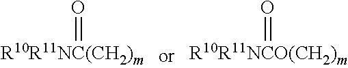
[R10R11NC(CH2)m]=O.[R10R11NCO(CH2)m]=O
